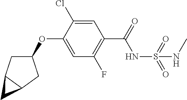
C1=C(OC2CC3C(C2)C3)C(Cl)=CC(C(=O)NS(=O)(NC)=O)=C1F
